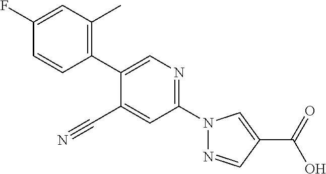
C1=CC(F)=CC(C)=C1C1=CN=C(N2N=CC(C(O)=O)=C2)C=C1C#N
